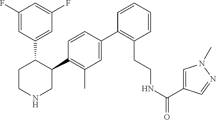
C1(C2=C(C)C=C(C3=C(CCNC(=O)C4=CN(C)N=C4)C=CC=C3)C=C2)C(C2=CC(F)=CC(F)=C2)CCNC1
